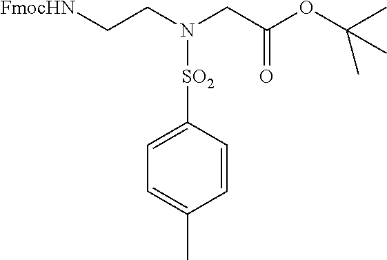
[FmocHN]CCN(CC(OC(C)(C)C)=O)[SO2]C1=CC=C(C)C=C1
